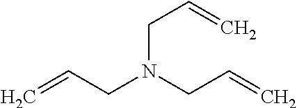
C(N(CC=C)CC=C)C=C
